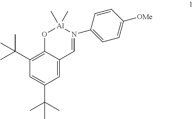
CC(C1=C2C(=CC(C(C)(C)C)=C1)C=N(C1=CC=C([OMe])C=C1)[Al](C)(C)O2)(C)C
